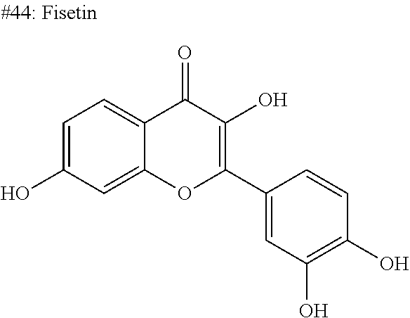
C1=C(O)C=C2C(=C1)C(=O)C(O)=C(C1=CC(O)=C(O)C=C1)O2
